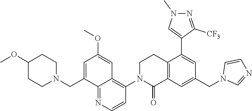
C1(OC)CCN(CC2=CC(OC)=CC3=C(N4C(=O)C5=C(CC4)C(C4=CN(C)N=C4[CF3])=CC(CN4C=NC=C4)=C5)C=CN=C23)CC1
